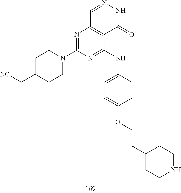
C1=NNC(=O)C2=C1N=C(N1CCC(C[NC])CC1)N=C2NC1=CC=C(OCCC2CCNCC2)C=C1
